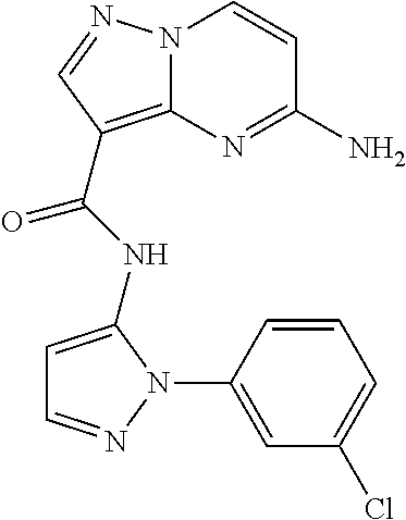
NC1=NC2=C(C(=O)NC3=CC=NN3C3=CC(Cl)=CC=C3)C=NN2C=C1
